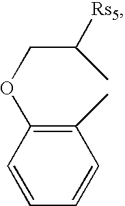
C1=CC=CC(C)=C1OCC(C)[Rs5]
